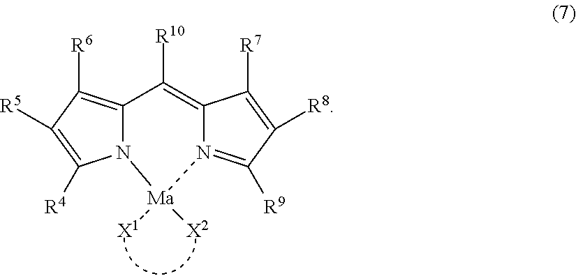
N12C(=C([R6])C([R5])=C1[R4])C([R10])=C1N(=C([R9])C([R8])=C1[R7])[Ma]2([X2])[X1]
